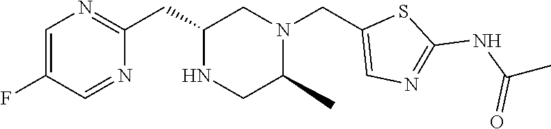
C1(F)=CN=C(CC2NCC(C)N(CC3=CN=C(NC(C)=O)S3)C2)N=C1
